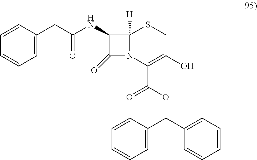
C1(NC(CC2=CC=CC=C2)=O)C(=O)N2C1([H])SCC(O)=C2C(OC(C1=CC=CC=C1)C1=CC=CC=C1)=O
